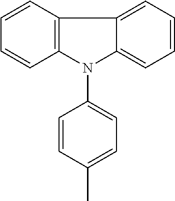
C1=CC2=C(C=C1)N(C1=CC=C(C)C=C1)C1=CC=CC=C21
